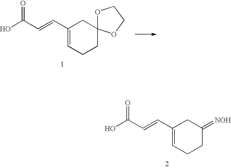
C1(C=CC(O)=O)=CCCC(=[NOH])C1.C1(C=CC(O)=O)=CCCC2(C1)OCCO2
